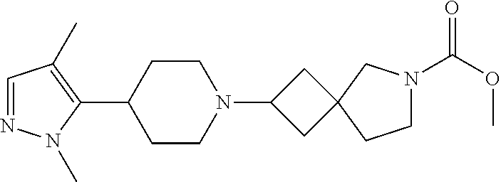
C1=NN(C)C(C2CCN(C3CC4(C3)CCN(C(OC)=O)C4)CC2)=C1C
